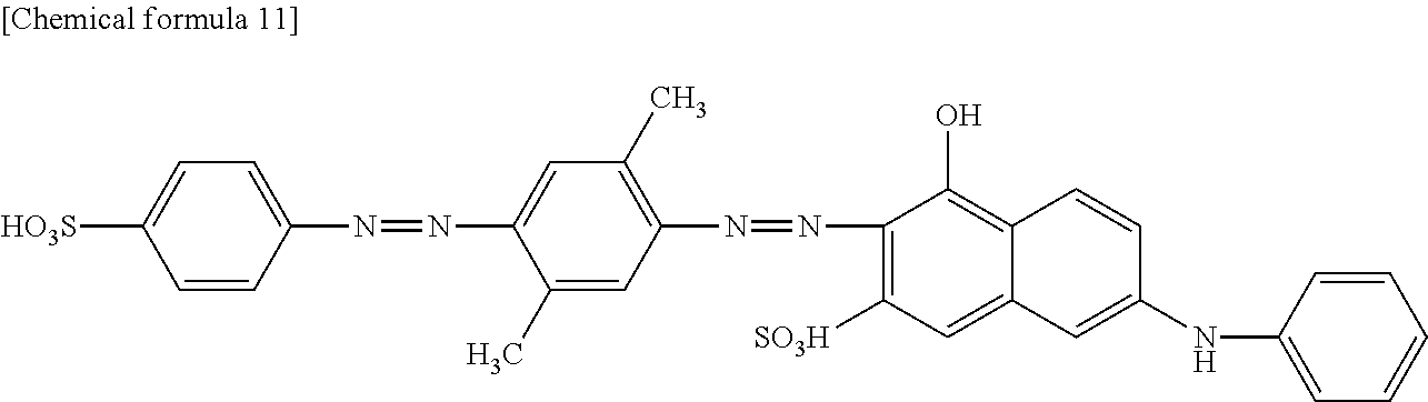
[HO3S]C1=CC=C(N=NC2=CC(C)=C(N=NC3=C([SO3H])C=C4C(=C3O)C=CC(NC3=CC=CC=C3)=C4)C=C2C)C=C1
